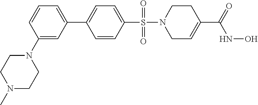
C1=CC=C(C2=CC=C(S(=O)(=O)N3CC=C(C(NO)=O)CC3)C=C2)C=C1N1CCN(C)CC1
